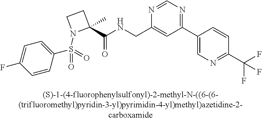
C1(C2=CN=C(C(F)(F)F)C=C2)=NC=NC(CNC(C2(C)CCN2S(=O)(=O)C2=CC=C(F)C=C2)=O)=C1
